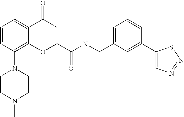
C1=CC(N2CCN(C)CC2)=C2C(=C1)C(=O)C=C(C(NCC1=CC=CC(C3=CN=NS3)=C1)=O)O2
